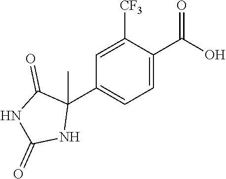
C1=C([CF3])C(C(O)=O)=CC=C1C1(C)C(=O)NC(=O)N1
